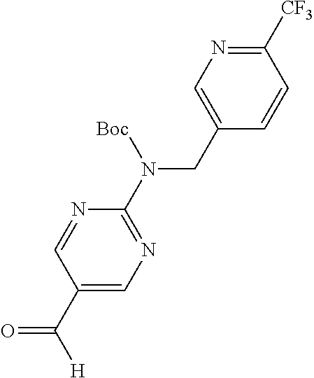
C1(CN(C2=NC=C(C([H])=O)C=N2)[Boc])=CN=C([CF3])C=C1
